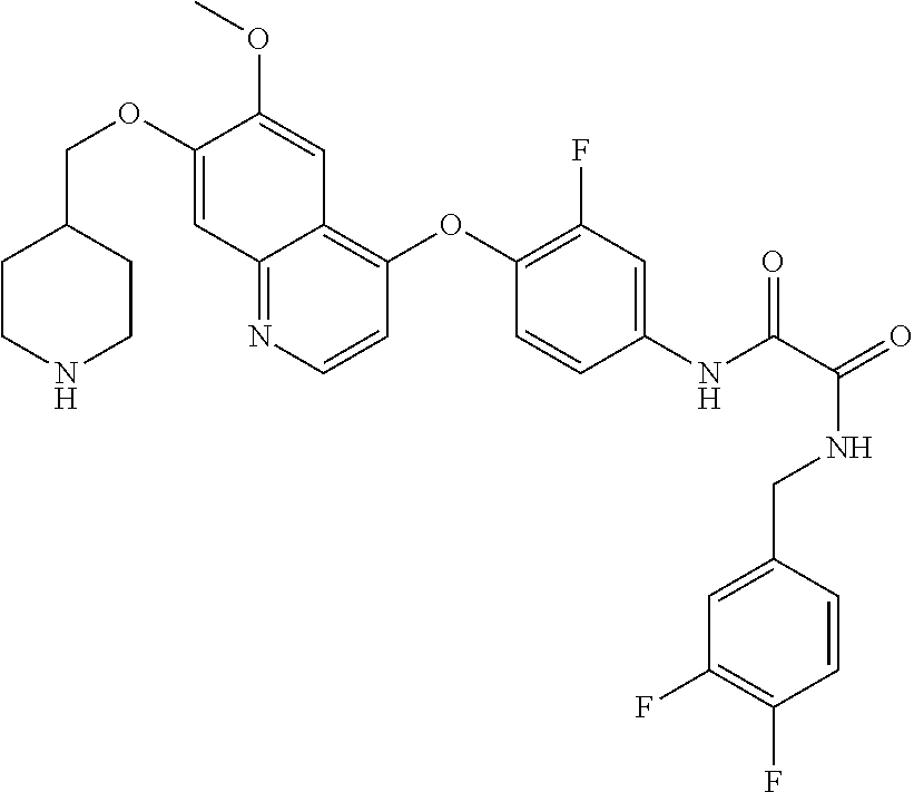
C1CNCCC1COC1=CC2=NC=CC(OC3=C(F)C=C(NC(=O)C(NCC4=CC(F)=C(F)C=C4)=O)C=C3)=C2C=C1OC
